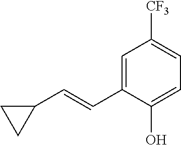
C1=C(C=CC2CC2)C(O)=CC=C1[CF3]
